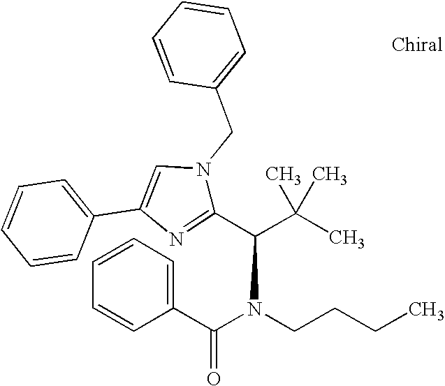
C1(C(C(C)(C)C)N(CCCC)C(=O)C2=CC=CC=C2)=NC(C2=CC=CC=C2)=CN1CC1=CC=CC=C1
